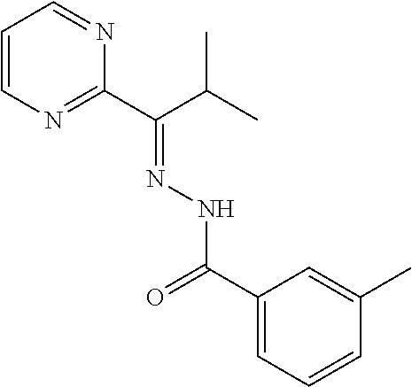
C1=CN=C(C(C(C)C)=NNC(=O)C2=CC=CC(C)=C2)N=C1
